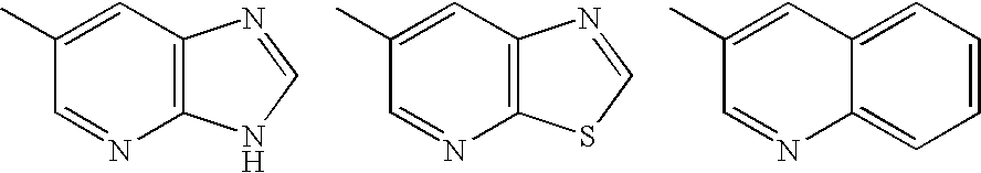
C1(C)=CC2=CC=CC=C2N=C1.C1=NC2=C(C=C1C)N=CS2.C1=NC2=C(C=C1C)N=CN2
